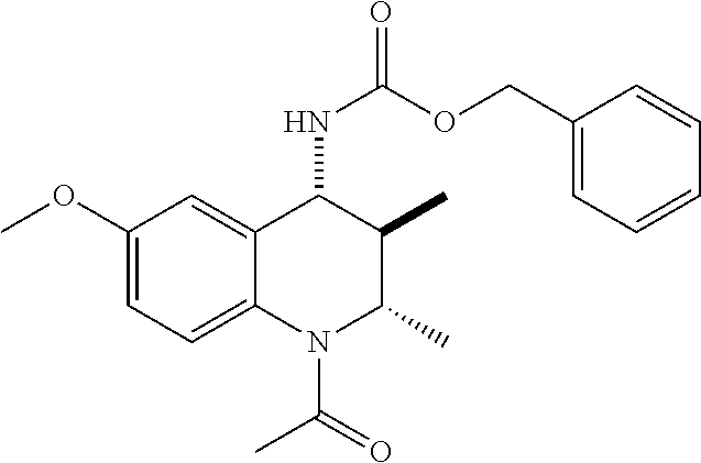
C12=CC=C(OC)C=C1C(NC(=O)OCC1=CC=CC=C1)C(C)C(C)N2C(=O)C
